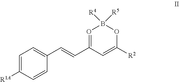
O1=C(C=CC2=CC=C([R1A])C=C2)C=C([R2])OB1([R5])[R4]
